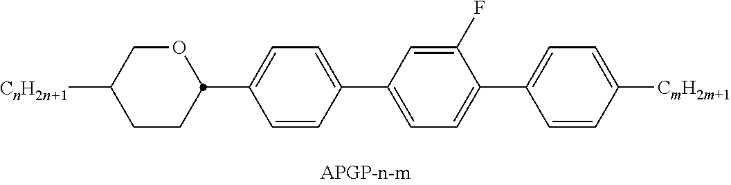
C1([CnH2n+1])CCC(C2=CC=C(C3=CC=C(C4=CC=C([CmH2m+1])C=C4)C(F)=C3)C=C2)OC1
